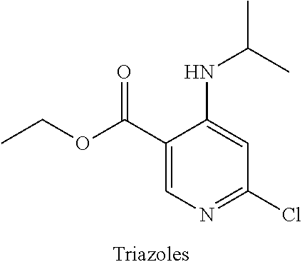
CCOC(C1=CN=C(Cl)C=C1NC(C)C)=O
